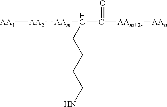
[AA1][AA2][AAm]C(C(=O)[AAm+2-][AAn])CCCCN
